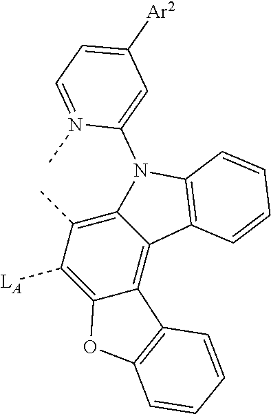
C12=C(C)C([LA])=C3C(=C1C1=C(N2C2=CC([Ar2])=CC=N2C)C=CC=C1)C1=C(O3)C=CC=C1
